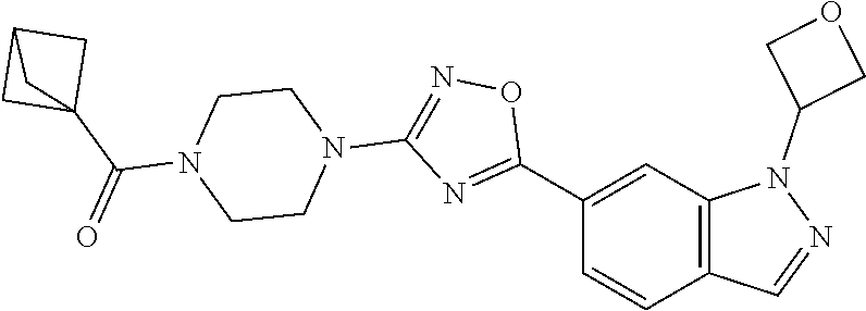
C1(C2=NC(N3CCN(C(C45CC(C4)C5)=O)CC3)=NO2)=CC2=C(C=C1)C=NN2C1COC1
